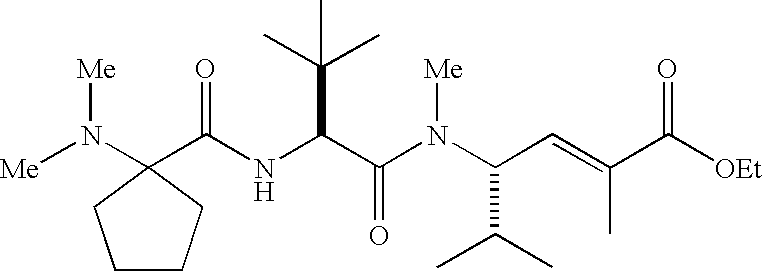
N(C(C(N(C(C=C(C([OEt])=O)C)C(C)C)[Me])=O)C(C)(C)C)C(C1(N([Me])[Me])CCCC1)=O
